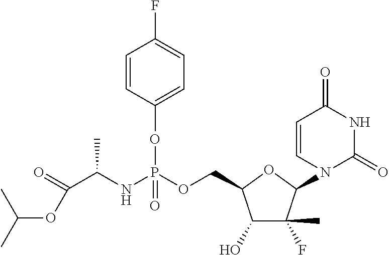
C1(O)C(F)(C)C(N2C=CC(=O)NC2=O)OC1COP(NC(C(OC(C)C)=O)C)(OC1=CC=C(F)C=C1)=O
